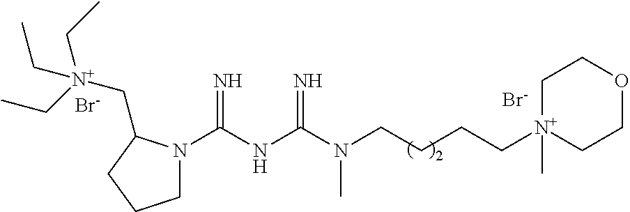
N1(C(NC(N(CCCC[N+]2(C)CCOCC2)C)=N)=N)CCCC1C[N+](CC)(CC)CC.[Br-].[Br-]
